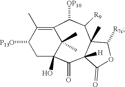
C1([P13O])CC2(O)C(C)(C)C(=C1C)C([OP10])C([R9])C1(C)C([H])(C2=O)C(=O)OC1[R7c]
